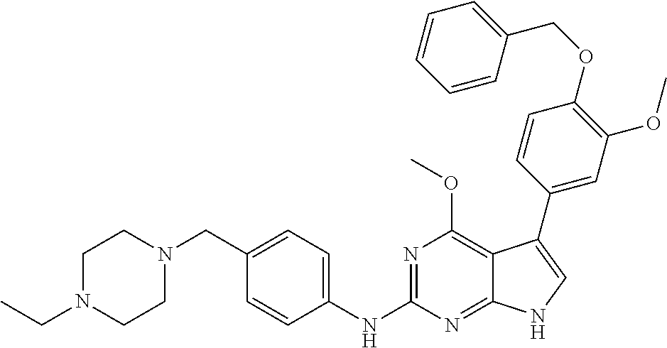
C1N(CC)CCN(CC2=CC=C(NC3=NC(OC)=C4C(=N3)NC=C4C3=CC(OC)=C(OCC4=CC=CC=C4)C=C3)C=C2)C1
